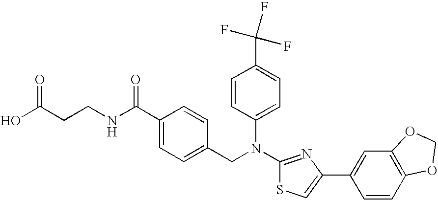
C(CCNC(C1=CC=C(CN(C2=CC=C(C(F)(F)F)C=C2)C2=NC(C3=CC4=C(C=C3)OCO4)=CS2)C=C1)=O)(O)=O
